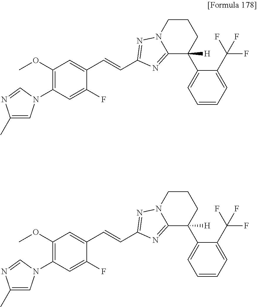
C1(OC)=C(N2C=C(C)N=C2)C=C(F)C(C=CC2=NN3CCCC(C4=CC=CC=C4C(F)(F)F)([H])C3=N2)=C1.C1(OC)=C(N2C=C(C)N=C2)C=C(F)C(C=CC2=NN3CCCC(C4=CC=CC=C4C(F)(F)F)([H])C3=N2)=C1
